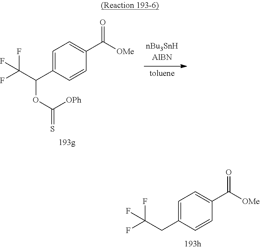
C1=C(CC(F)(F)F)C=CC(C([OMe])=O)=C1.C1=C(C(C(F)(F)F)OC([OPh])=S)C=CC(C([OMe])=O)=C1
